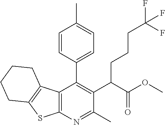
C12=C(N=C(C)C(C(C(OC)=O)CCCC(F)(F)F)=C1C1=CC=C(C)C=C1)SC1=C2CCCC1
